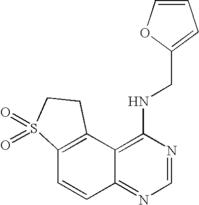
C12=C(C3=C(NCC4=CC=CO4)N=CN=C3C=C1)CCS2(=O)=O
